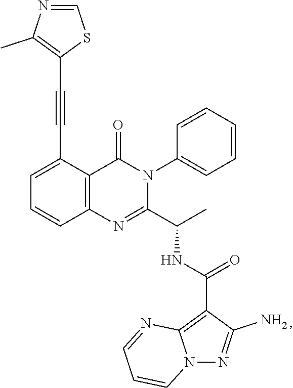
C1=C(C#CC2=C(C)N=CS2)C2=C(C=C1)N=C(C(C)NC(=O)C1=C3N(N=C1N)C=CC=N3)N(C1=CC=CC=C1)C2=O
